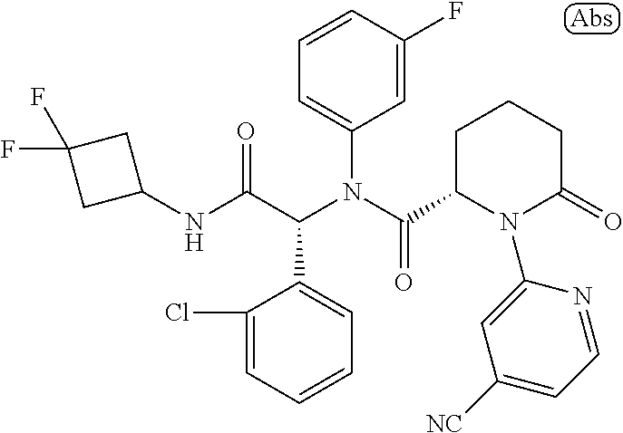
C1(NC(C(N(C(=O)C2N(C3=CC([NC])=CC=N3)C(=O)CCC2)C2=CC=CC(F)=C2)C2=CC=CC=C2Cl)=O)CC(F)(F)C1
